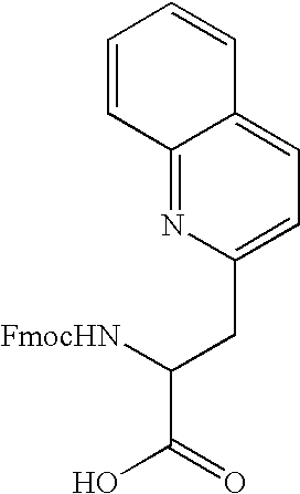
[FmocHN]C(CC1=CC=C2C(=N1)C=CC=C2)C(=O)O
